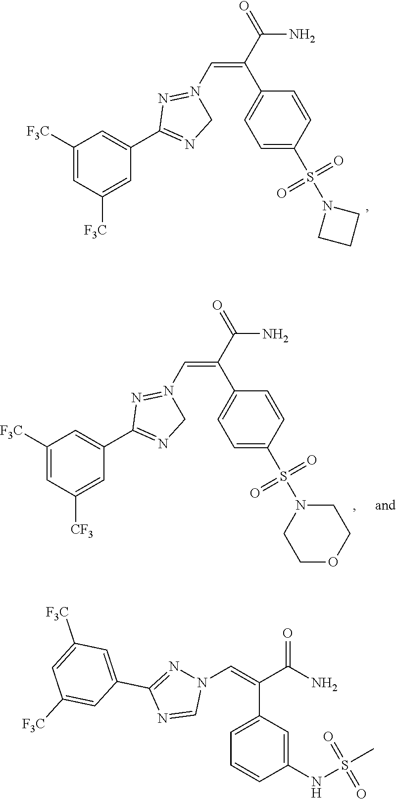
C(=CN1=NC(C2=CC([F3C])=CC([F3C])=C2)=NC1)(C(=O)N)C1=CC=C(S(=O)(=O)N2CCC2)C=C1.C(=CN1=NC(C2=CC([F3C])=CC([CF3])=C2)=NC1)(C(=O)N)C1=CC=C(S(=O)(=O)N2CCOCC2)C=C1.C1=CC(NS(=O)(C)=O)=CC(C(=CN2N=C(C3=CC([F3C])=CC([F3C])=C3)N=C2)C(N)=O)=C1
